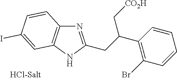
N1=C(CC(C2=C(Br)C=CC=C2)C[CO2H])NC2=C1C=CC(I)=C2
